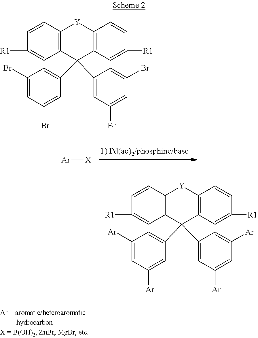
C1(Br)=CC(Br)=CC(C2(C3=CC(Br)=CC(Br)=C3)C3=C(C=CC([R1])=C3)[Y]C3=C2C=C([R1])C=C3)=C1.[Ar][X].C1([Ar])=CC([Ar])=CC(C2(C3=CC([Ar])=CC([Ar])=C3)C3=C(C=CC([R1])=C3)[Y]C3=C2C=C([R1])C=C3)=C1
